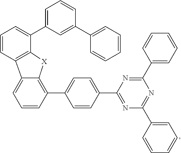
C1=CC(C2=CC=C(C3=NC(C4=CC=CC=C4)=NC(C4=CC=CC=C4)=N3)C=C2)=C2C(=C1)C1=C([X]2)C(C2=CC=CC(C3=CC=CC=C3)=C2)=CC=C1
